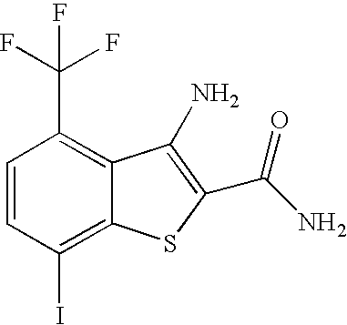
C1=CC(I)=C2C(=C1C(F)(F)F)C(N)=C(C(N)=O)S2
